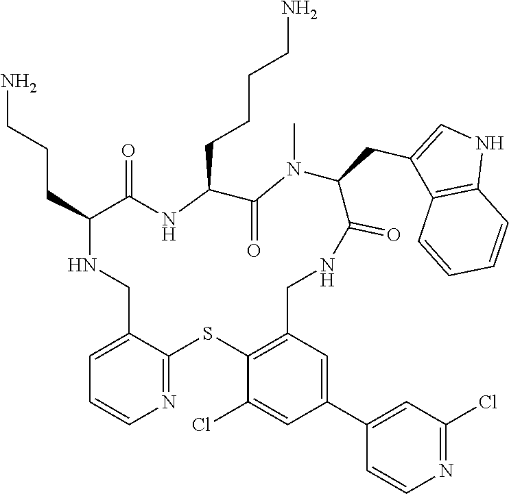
C1=C2C(=NC=C1)SC1=C(C=C(C3=CC(Cl)=NC=C3)C=C1Cl)CNC(=O)C(CC1=CNC3=C1C=CC=C3)N(C)C(=O)C(CCCCN)NC(=O)C(CCCN)NC2
